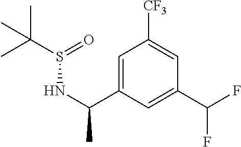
C1=C(C(NS(C(C)(C)C)=O)C)C=C(C(F)F)C=C1[CF3]
